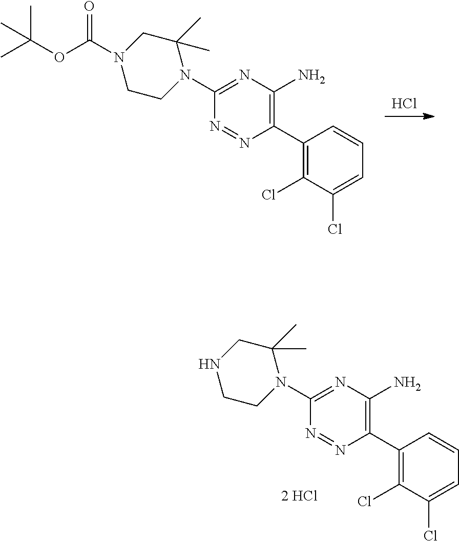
Cl.N1=NC(C2=C(Cl)C(Cl)=CC=C2)=C(N)N=C1N1C(C)(C)CN(C(OC(C)(C)C)=O)CC1.N1=NC(C2=C(Cl)C(Cl)=CC=C2)=C(N)N=C1N1C(C)(C)CNCC1
